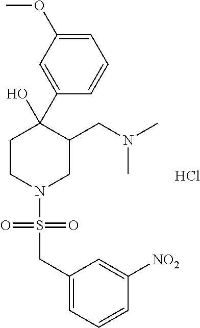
C1=C(OC)C=C(C2(O)CCN(S(=O)(=O)CC3=CC=CC([NO2])=C3)CC2CN(C)C)C=C1.Cl
